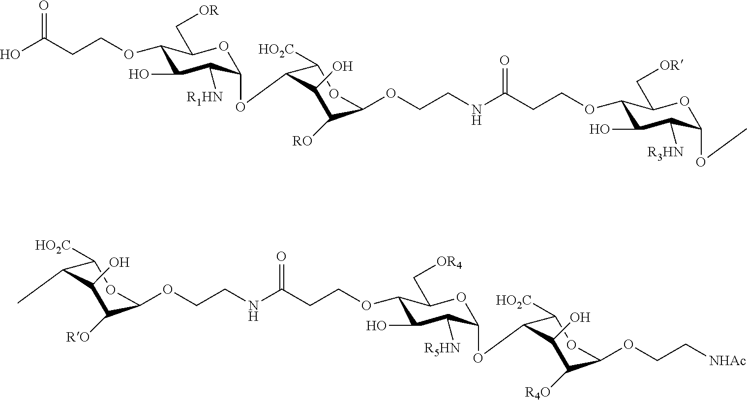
O1C(OC2C([HO2C])OC(OCCNC(CCOC3C(O)C([R3HN])C(OC)OC3C[OR])=O)C([RO])C2O)C([R1HN])C(O)C(OCCC(O)=O)C1C[OR].C1([RO])C(OCCNC(CCOC2C(O)C([R5HN])C(OC3C([HO2C])OC(OCC[NHAc])C([R4O])C3O)OC2C[OR4])=O)OC([HO2C])C(C)C1O
